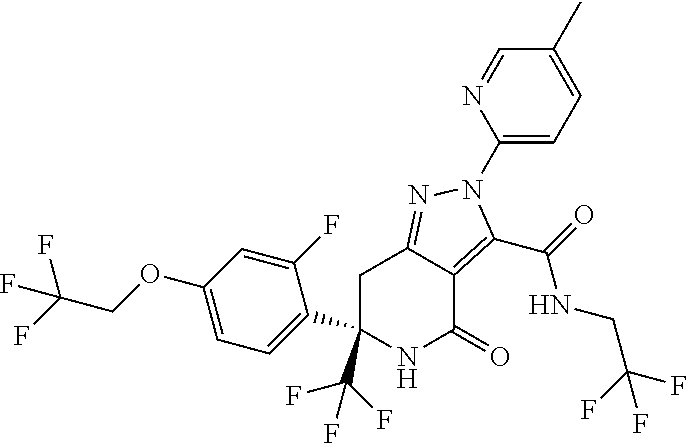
C1C(C(F)(F)F)(C2=CC=C(OCC(F)(F)F)C=C2F)NC(=O)C2=C(C(=O)NCC(F)(F)F)N(C3=CC=C(C)C=N3)N=C12
